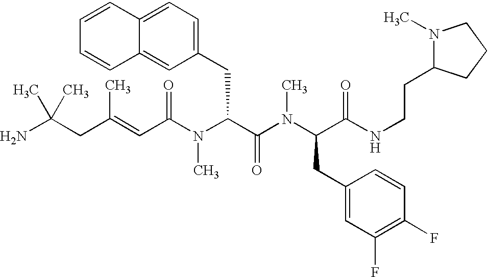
NC(CC(=CC(N(C(C(N(C(CC1=CC(F)=C(F)C=C1)C(NCCC1N(C)CCC1)=O)C)=O)CC1=CC=C2C(=C1)C=CC=C2)C)=O)C)(C)C
